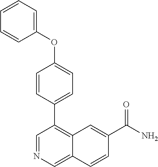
C1(OC2=CC=C(C3=C4C(=CN=C3)C=CC(C(N)=O)=C4)C=C2)=CC=CC=C1
